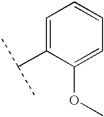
C1=C(C(C)C)C(OC)=CC=C1
